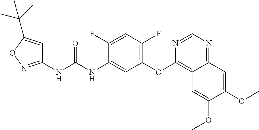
C1(NC(NC2=CC(OC3=C4C(=NC=N3)C=C(OC)C(OC)=C4)=C(F)C=C2F)=O)=NOC(C(C)(C)C)=C1
